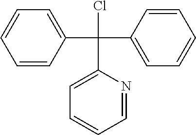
C1=CC(C(Cl)(C2=CC=CC=N2)C2=CC=CC=C2)=CC=C1
